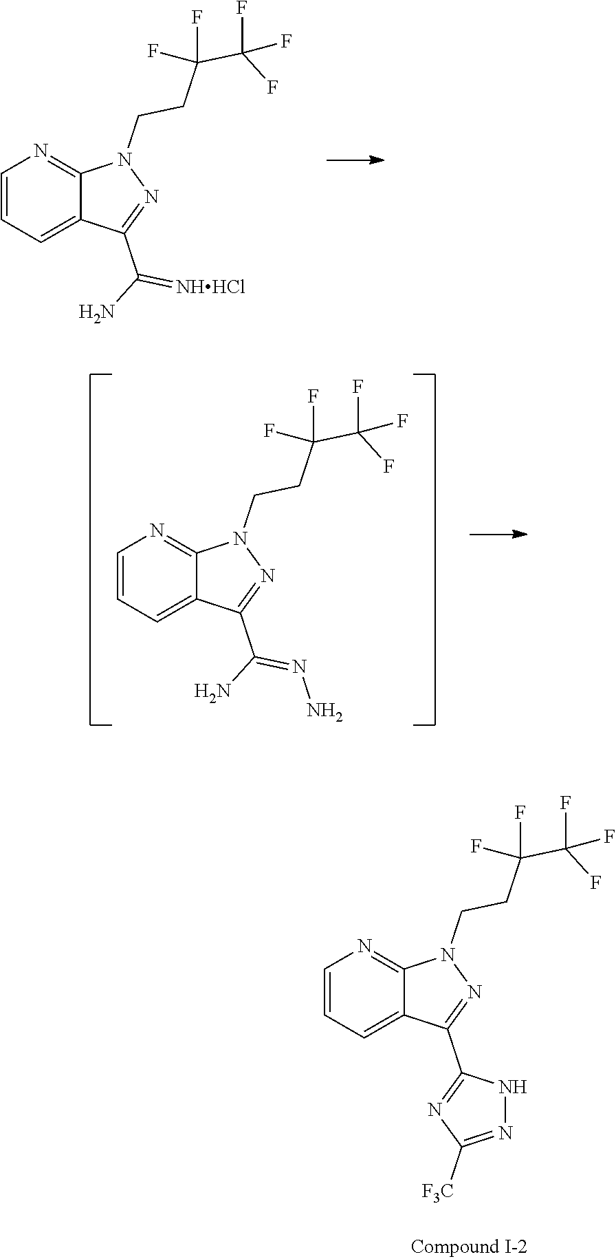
C1=CC=C2C(=N1)N(CCC(C(F)(F)F)(F)F)N=C2C1=NC([F3C])=NN1.C1=CC=C2C(=N1)N(CCC(C(F)(F)F)(F)F)N=C2C(N)=[NHHCl].C1=CC=C2C(=N1)N(CCC(C(F)(F)F)(F)F)N=C2C(N)=NN
